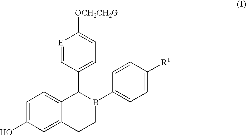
C1=C(O)C=C2C(=C1)C(C1=CC=C([OCH2CH2G])[E]=C1)B(C1=CC=C([R1])C=C1)CC2
